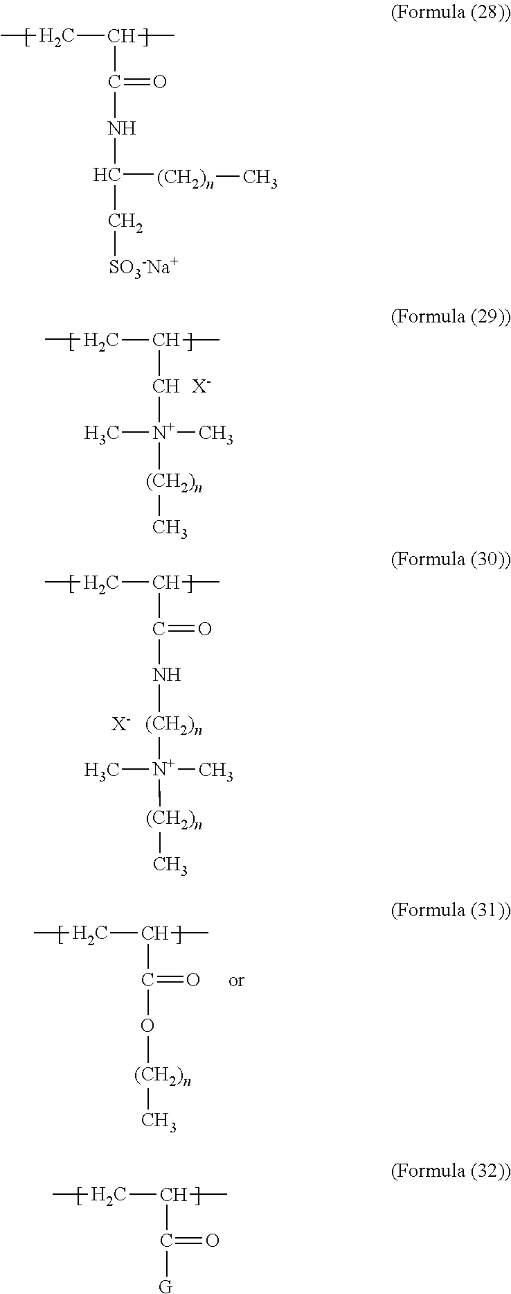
CCC(C)C(NC(C[SO3-Na+])[(CH2)n]C)=O.CCC(C)C[N+](C)(C)[(CH2)n]C.[X-].CCC(C)C(N[(CH2)n][N+](C)(C)[(CH2)n]C)=O.[X-].CCC(C)C(O[(CH2)n]C)=O.CCC(C)C([G])=O
